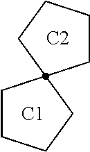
C1CCCC12CCCC2.[C2].[C1]
